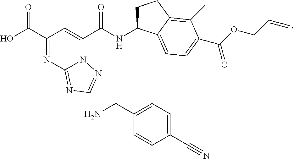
C1(C(=O)O)=NC2=NC=NN2C(C(=O)NC2CCC3=C(C)C(C(=O)OCC=C)=CC=C23)=C1.C1(CN)=CC=C(C#N)C=C1
